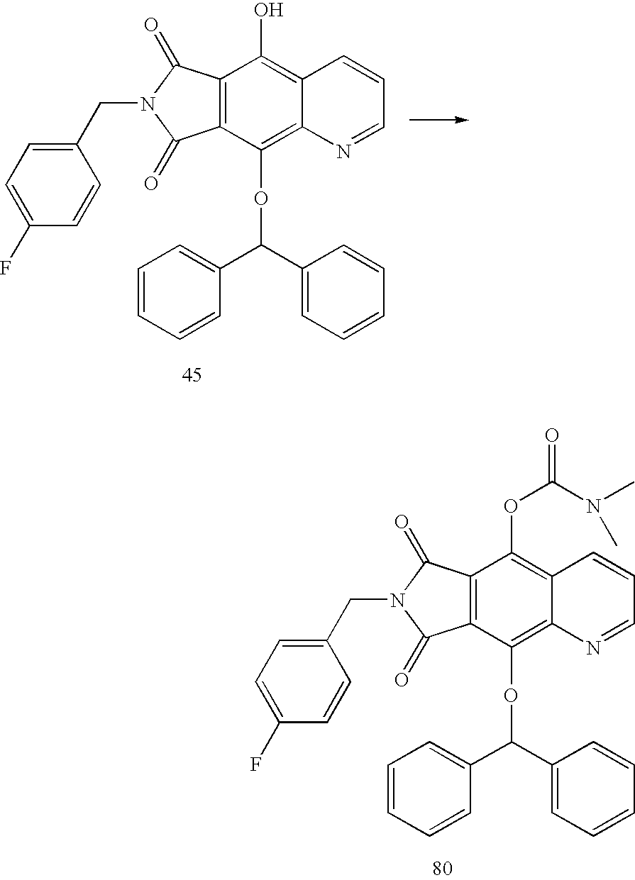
C12=C(C(=O)N(CC3=CC=C(F)C=C3)C1=O)C(O)=C1C(=C2OC(C2=CC=CC=C2)C2=CC=CC=C2)N=CC=C1.C12=C(C(=O)N(CC3=CC=C(F)C=C3)C1=O)C(OC(N(C)C)=O)=C1C(=C2OC(C2=CC=CC=C2)C2=CC=CC=C2)N=CC=C1
